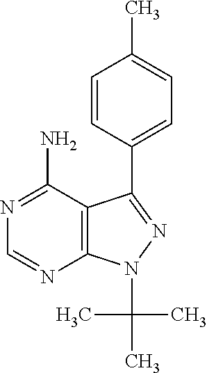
C1=CC(C2=NN(C(C)(C)C)C3=C2C(N)=NC=N3)=CC=C1C
